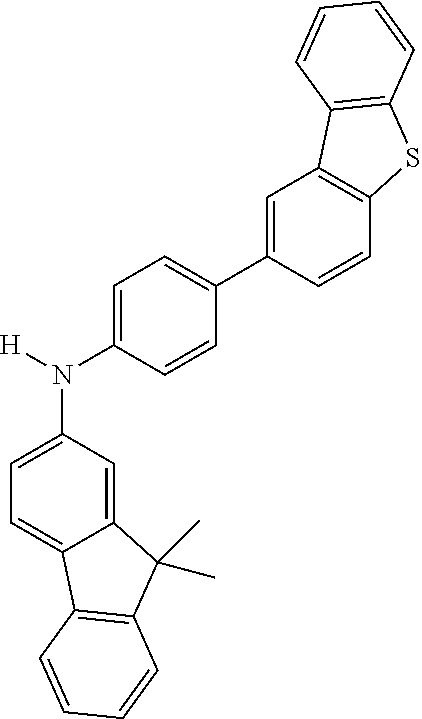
C12=CC=C(N(C3=CC=C(C4=CC5=C(C=C4)SC4=C5C=CC=C4)C=C3)[H])C=C1C(C)(C)C1=C2C=CC=C1
